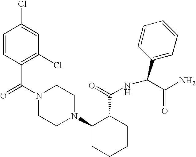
C(N1CCN(C2CCCCC2C(=O)NC(C2=CC=CC=C2)C(N)=O)CC1)(=O)C1=C(Cl)C=C(Cl)C=C1
